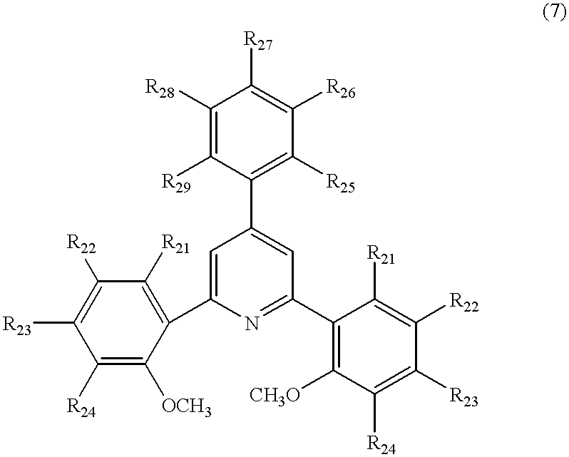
C1([R24])=C([OCH3])C(C2=CC(C3=C([R25])C([R26])=C([R27])C([R28])=C3[R29])=CC(C3=C([CH3O])C([R24])=C([R23])C([R22])=C3[R21])=N2)=C([R21])C([R22])=C1[R23]
